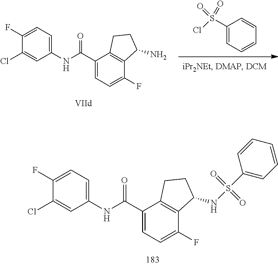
C1(Cl)=CC(NC(C2=CC=C(F)C3=C2CCC3NS(=O)(=O)C2=CC=CC=C2)=O)=CC=C1F.S(Cl)(=O)(=O)C1=CC=CC=C1.C1(Cl)=CC(NC(C2=CC=C(F)C3=C2CCC3N)=O)=CC=C1F
